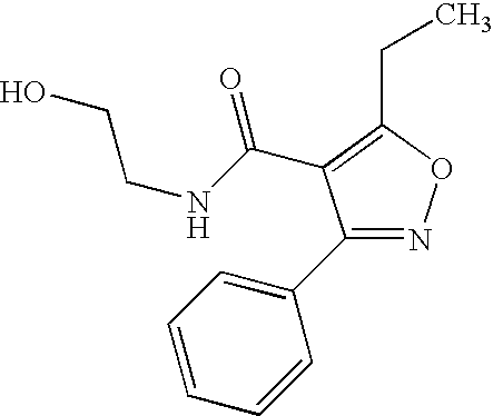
C1(C2=NOC(CC)=C2C(NCCO)=O)=CC=CC=C1
